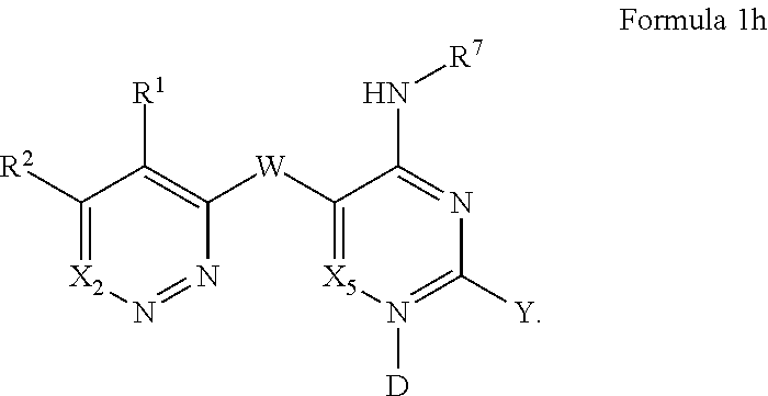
C1([R2])=[X2]N=NC([W]C2=[X5]N([D])=C([Y])N=C2N[R7])=C1[R1]
